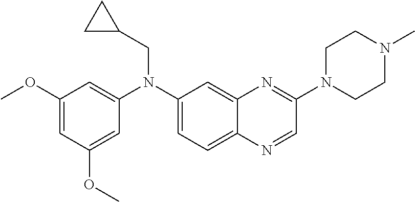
C1(OC)=CC(OC)=CC(N(C2=CC=C3C(=C2)N=C(N2CCN(C)CC2)C=N3)CC2CC2)=C1
